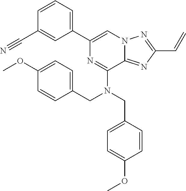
C1=CC(C#N)=CC(C2=CN3C(=NC(C=C)=N3)C(N(CC3=CC=C(OC)C=C3)CC3=CC=C(OC)C=C3)=N2)=C1
